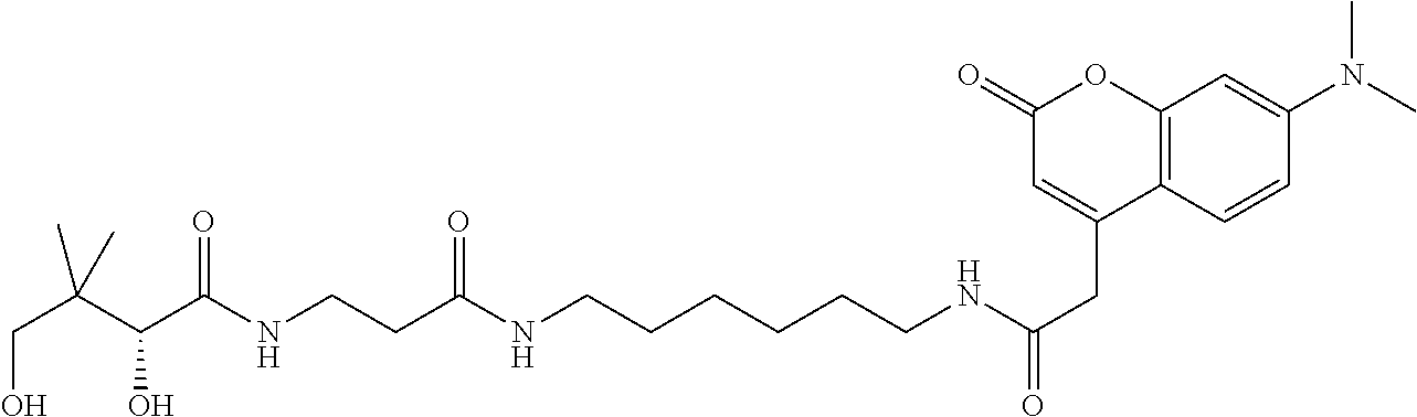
C(C(C(C(NCCC(NCCCCCCNC(CC1=CC(=O)OC2=C1C=CC(N(C)C)=C2)=O)=O)=O)O)(C)C)O
